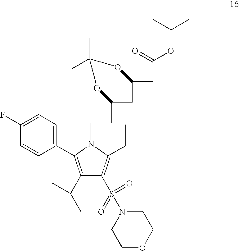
C(CN1C(C2=CC=C(F)C=C2)=C(C(C)C)C(S(=O)(=O)N2CCOCC2)=C1CC)C1CC(CC(=O)OC(C)(C)C)OC(C)(C)O1
